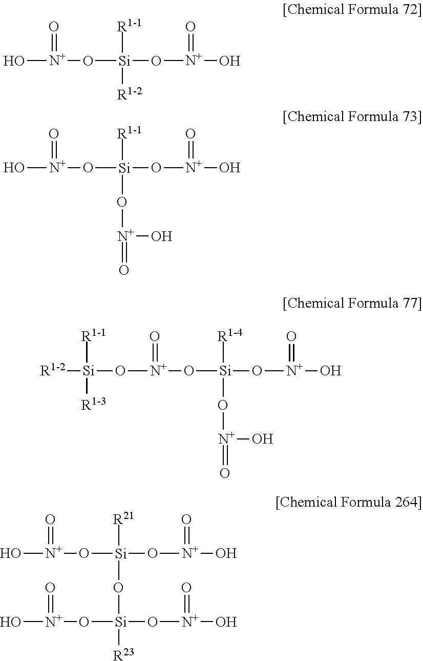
[R1-1][Si]([R1-2])(O[N+](O)=O)O[N+](O)=O.[R1-1][Si](O[N+](=O)O)(O[N+](O)=O)O[N+](O)=O.[R1-4][Si](O[N+](=O)O)(O[N+](O)=O)O[N+](O[Si]([R1-2])([R1-1])[R1-3])=O.[R21][Si](O[Si]([R23])(O[N+](O)=O)O[N+](O)=O)(O[N+](O)=O)O[N+](O)=O
